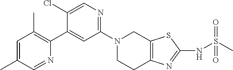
N1(C2=NC=C(Cl)C(C3=C(C)C=C(C)C=N3)=C2)CCC2=C(C1)SC(NS(C)(=O)=O)=N2
